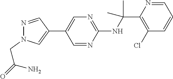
C1(C2=CN=C(NC(C3=C(Cl)C=CC=N3)(C)C)N=C2)=CN(CC(N)=O)N=C1
